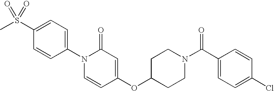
C1(S(C)(=O)=O)=CC=C(N2C=CC(OC3CCN(C(C4=CC=C(Cl)C=C4)=O)CC3)=CC2=O)C=C1
